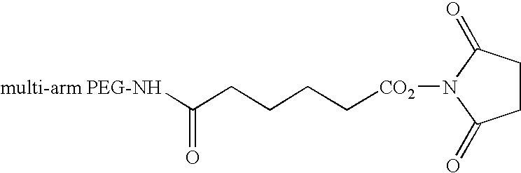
[multi-arm PEG-NH]C(CCCC[CO2]N1C(=O)CCC1=O)=O
